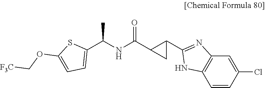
CC(NC(C1CC1C1=NC2=C(C=CC(Cl)=C2)N1)=O)C1=CC=C(OC[F3C])S1
